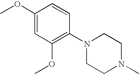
COC1=CC(OC)=C(N2CCN(C)CC2)C=C1
